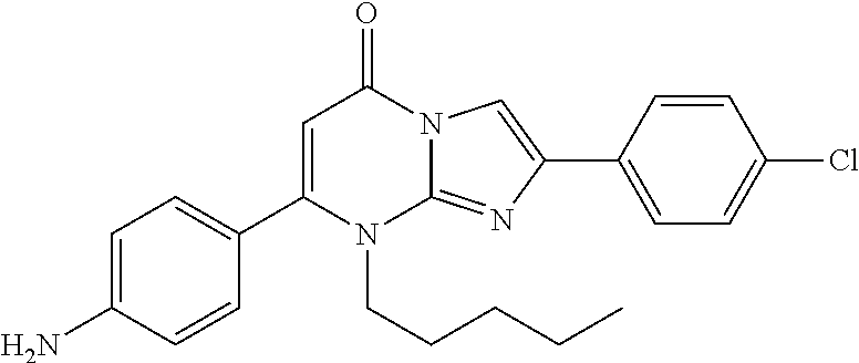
C1(C2=CC=C(N)C=C2)=CC(=O)N2C(=NC(C3=CC=C(Cl)C=C3)=C2)N1CCCCC
